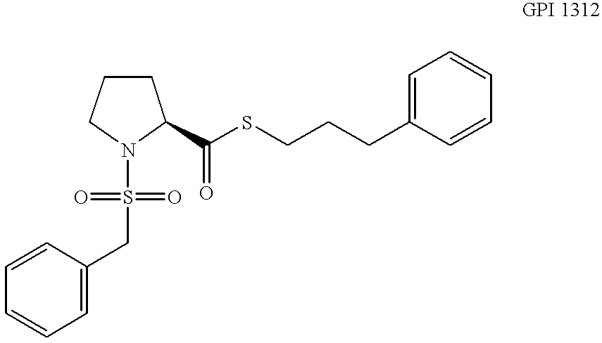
C1CCN(S(=O)(=O)CC2=CC=CC=C2)C1C(SCCCC1=CC=CC=C1)=O
